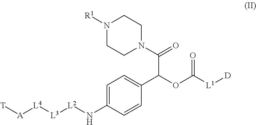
[T][A][L4][L3][L2]NC1=CC=C(C(C(N2CCN([R1])CC2)=O)OC([L1][D])=O)C=C1
